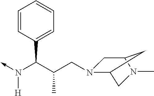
C(N(->C)[H])(C1=CC=CC=C1)C(CN1C2CN(C)C(C1)C2)C
